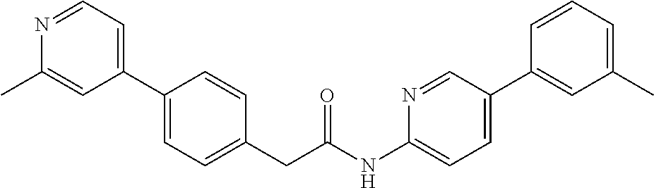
C1(C2=CC=C(CC(NC3=CC=C(C4=CC(C)=CC=C4)C=N3)=O)C=C2)=CC=NC(C)=C1
